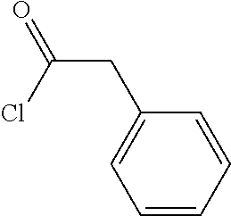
C1=CC=CC(CC(=O)Cl)=C1
